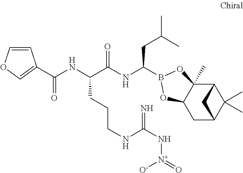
C12C3(C)C(CC(C1(C)C)C2)OB(C(NC(C(NC(=O)C1=COC=C1)CCCNC(N[N+]([O-])=O)=N)=O)CC(C)C)O3
